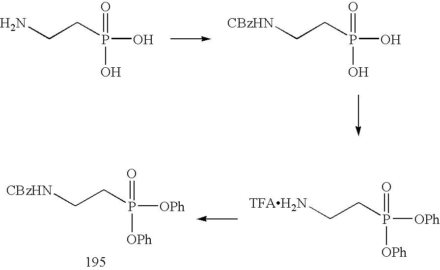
P(CCN)(O)(=O)O.P(CC[CBzHN])(O)(=O)O.P(CC[CBzHN])([OPh])(=O)[OPh].P(CC[TFAH2N])([OPh])(=O)[OPh]
